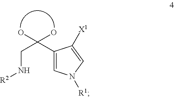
OC(O)(C1=CN([R1])C=C1[X1])CN[R2]
